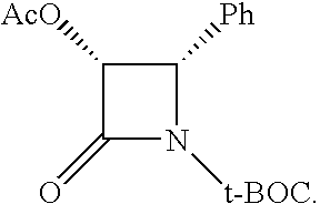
C1([AcO])C(=O)N([t-BOC])C1[Ph]
